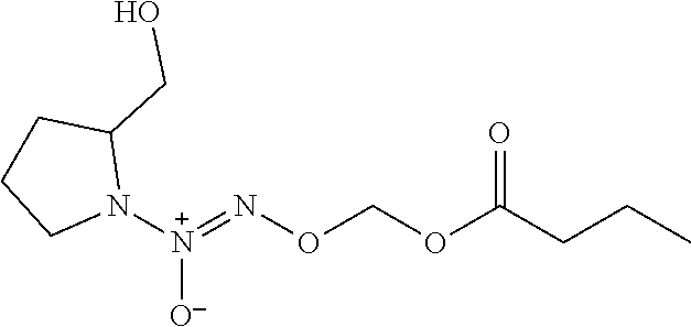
[N+](=NOCOC(CCC)=O)(N1C(CO)CCC1)[O-]
